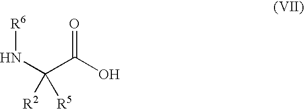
N(C(C(O)=O)([R2])[R5])[R6]
